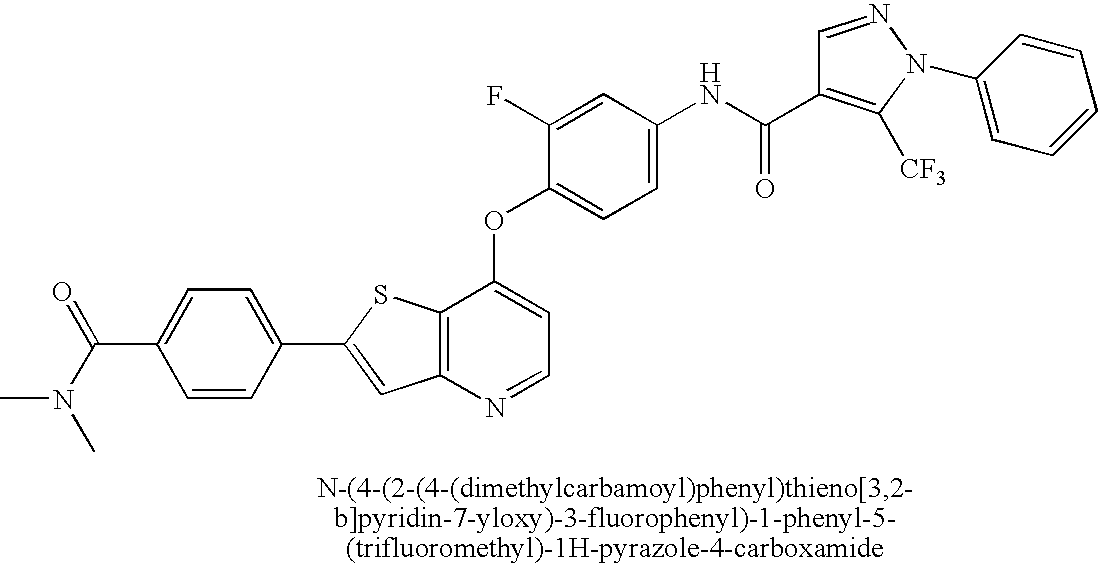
C1(C2=CC3=C(S2)C(OC2=CC=C(NC(=O)C4=C([CF3])N(C5=CC=CC=C5)N=C4)C=C2F)=CC=N3)=CC=C(C(=O)N(C)C)C=C1
